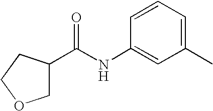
C1(C)=CC=CC(NC(C2COCC2)=O)=C1
